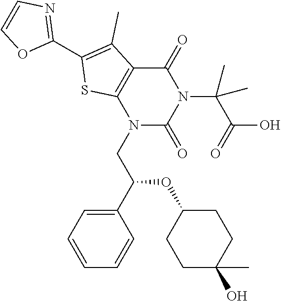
N1(CC(C2=CC=CC=C2)OC2CCC(C)(O)CC2)C(=O)N(C(C(=O)O)(C)C)C(=O)C2=C1SC(C1=NC=CO1)=C2C
